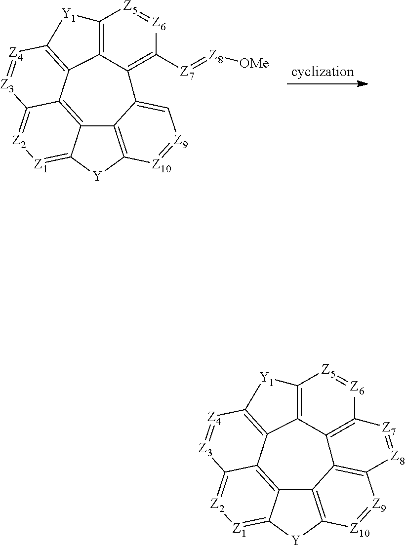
C1=C2C3=C([Z10]=[Z9]1)[Y]C1=[Z1][Z2]=C4C(=C31)C1=C([Z4]=[Z3]4)[Y1]C3=C1C2=C([Z7]=[Z8][OMe])[Z6]=[Z5]3.C12=C3C4=C([Z10]=[Z9]1)[Y]C1=[Z1][Z2]=C5C(=C41)C1=C([Z4]=[Z3]5)[Y1]C4=C1C3=C([Z6]=[Z5]4)[Z7]=[Z8]2
